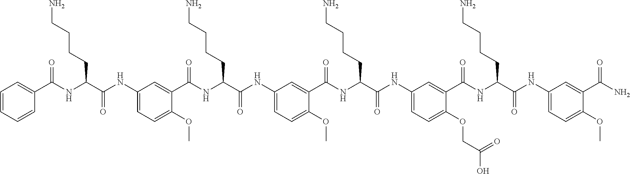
C1(NC(C(NC(=O)C2=CC=CC=C2)CCCCN)=O)=CC=C(OC)C(C(NC(C(NC2=CC=C(OC)C(C(NC(C(NC3=CC=C(OCC(O)=O)C(C(NC(C(NC4=CC=C(OC)C(C(N)=O)=C4)=O)CCCCN)=O)=C3)=O)CCCCN)=O)=C2)=O)CCCCN)=O)=C1
